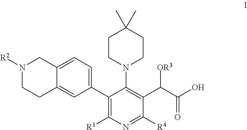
C1(C2=CC=C3C(=C2)CCN([R2])C3)=C([R1])N=C([R4])C(C(C(O)=O)[OR3])=C1N1CCC(C)(C)CC1
